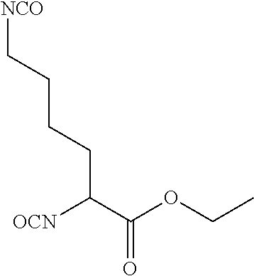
[OCN]C(C(OCC)=O)CCCC[NCO]
